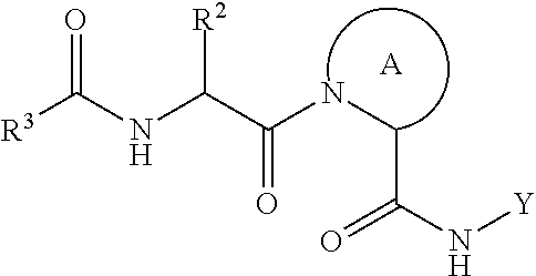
[A].N(C(C(NCC(N[Y])=O)=O)[R2])C([R3])=O
